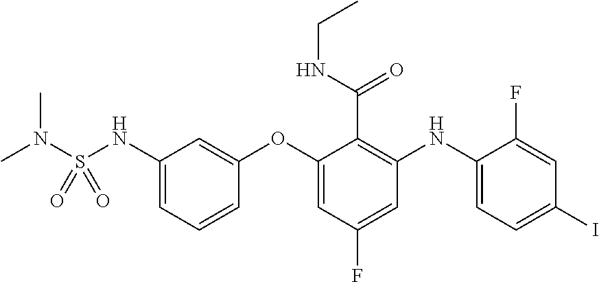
CN(S(NC1=CC=CC(OC2=CC(F)=CC(NC3=CC=C(I)C=C3F)=C2C(=O)NCC)=C1)(=O)=O)C
